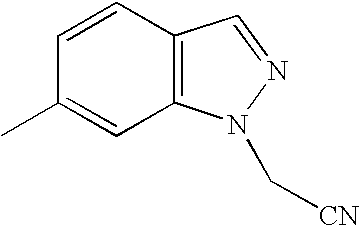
C12=C(N(C[CN])N=C1)C=C(C)C=C2
